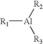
[Al]([R1])([R2])[R3]
